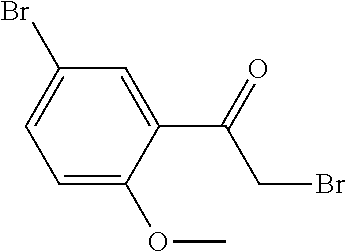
C1=C(OC)C(C(=O)CBr)=CC(Br)=C1
